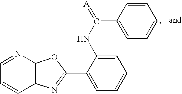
C12=C(N=CC=C1)OC(C1=CC=CC=C1NC(=[A])C1=CC=CC=C1)=N2
